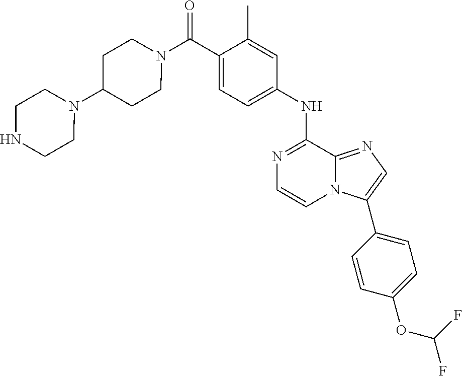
N1=C(NC2=CC=C(C(N3CCC(N4CCNCC4)CC3)=O)C(C)=C2)C2=NC=C(C3=CC=C(OC(F)F)C=C3)N2C=C1
